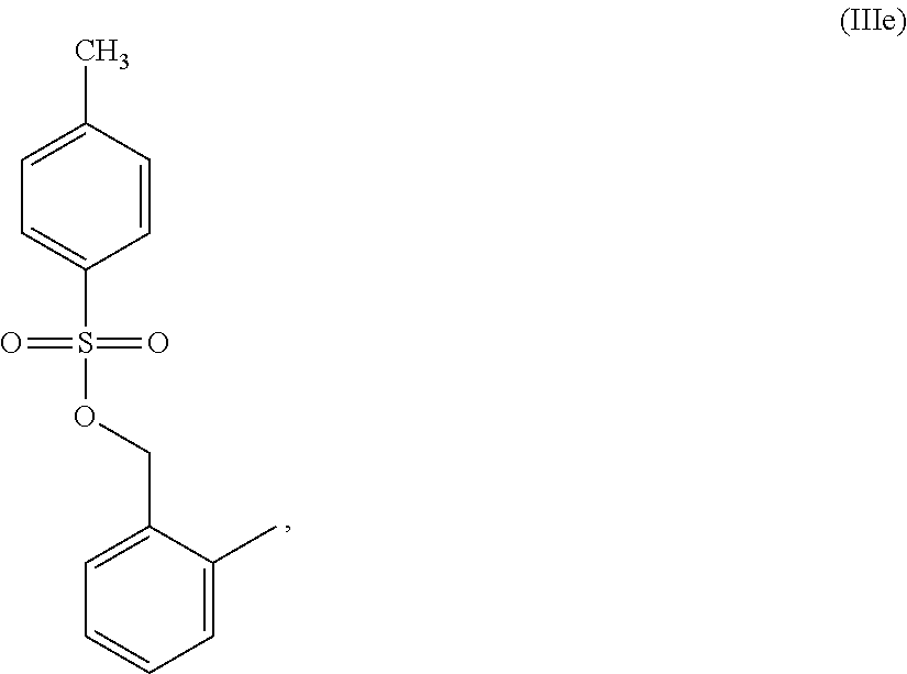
C1=C(COS(=O)(=O)C2=CC=C(C)C=C2)C(C)=CC=C1
